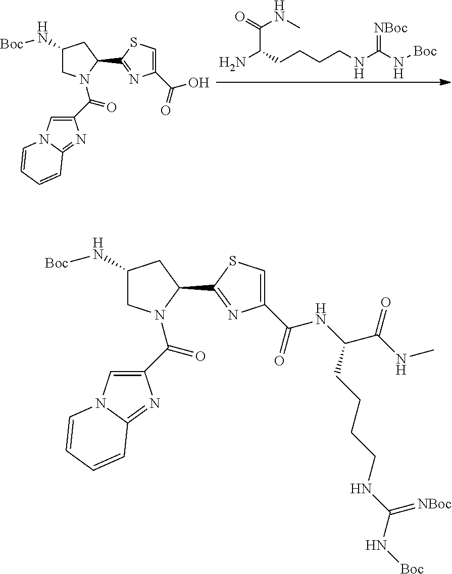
C1(N[Boc])CN(C(C2=CN3C(=N2)C=CC=C3)=O)C(C2=NC(C(=O)O)=CS2)C1.C(C(=O)NC)(CCCCNC(N[Boc])=[NBoc])N.C1(N[Boc])CN(C(C2=CN3C(=N2)C=CC=C3)=O)C(C2=NC(C(=O)NC(C(NC)=O)CCCCNC(N[Boc])=[NBoc])=CS2)C1
